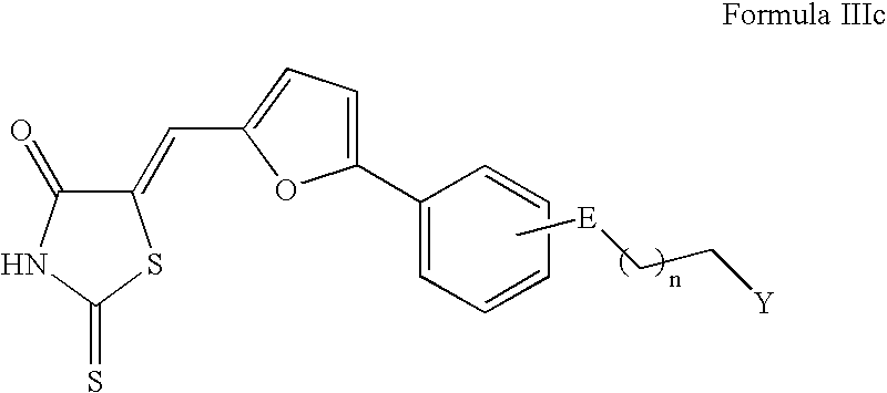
C1(=CC2=CC=C(C3=CC=CC=C3)O2)C(=O)NC(=S)S1.C[E]CC[Y]
